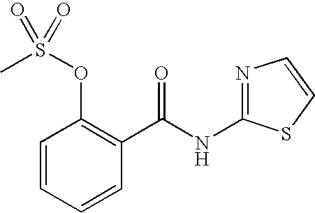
C1=CC=CC(C(NC2=NC=CS2)=O)=C1OS(C)(=O)=O
